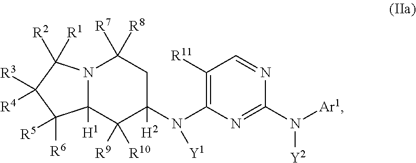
C1([R11])=C(N(C2([H2])CC([R7])([R8])N3C([H1])(C2([R9])[R10])C([R6])([R5])C([R4])([R3])C3([R2])[R1])[Y1])N=C(N([Ar1])[Y2])N=C1
